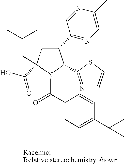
C1(C2=NC=C(C)N=C2)CC(C(O)=O)(CC(C)C)N(C(C2=CC=C(C(C)(C)C)C=C2)=O)C1C1=NC=CS1
